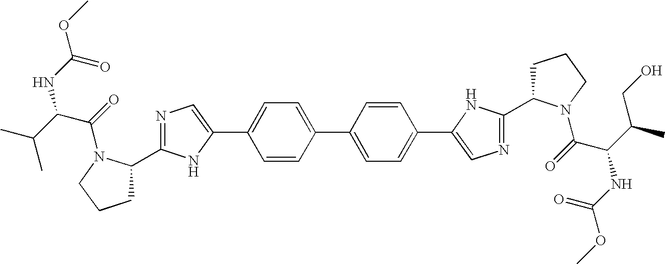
C1=CC(C2=CC=C(C3=CN=C(C4CCCN4C(C(C(C)CO)NC(=O)OC)=O)N3)C=C2)=CC=C1C1=CN=C(C2CCCN2C(C(NC(=O)OC)C(C)C)=O)N1
